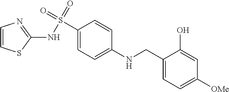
C1(CNC2=CC=C(S(NC3=NC=CS3)(=O)=O)C=C2)=CC=C([OMe])C=C1O
